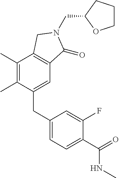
C1(C)=C(C)C(CC2=CC=C(C(=O)NC)C(F)=C2)=CC2=C1CN(CC1CCCO1)C2=O
